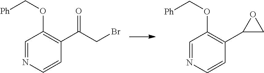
C1=NC=CC(C2CO2)=C1OC[Ph].C1=NC=CC(C(CBr)=O)=C1OC[Ph]
